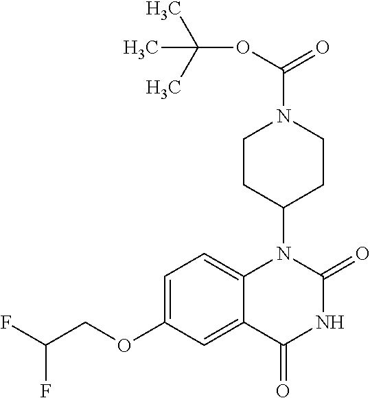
C1=C(OCC(F)F)C=C2C(=C1)N(C1CCN(C(OC(C)(C)C)=O)CC1)C(=O)NC2=O
